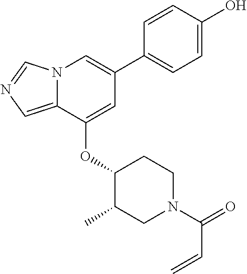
C1=CC(O)=CC=C1C1=CN2C(=CN=C2)C(OC2C(C)CN(C(=O)C=C)CC2)=C1
